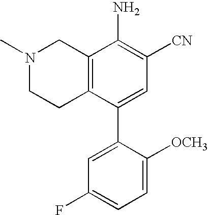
C12=C(C(C3=CC(F)=CC=C3[OCH3])=CC([CN])=C1N)CCN(C)C2
